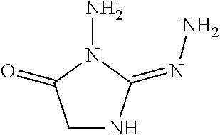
C1NC(=NN)N(N)C1=O
